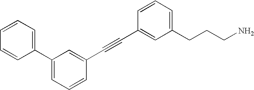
C1(CCCN)=CC=CC(C#CC2=CC(C3=CC=CC=C3)=CC=C2)=C1
